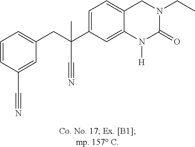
C(C1=CC=C2C(=C1)N([H])C(=O)N(CC)C2)(C#N)(CC1=CC=CC(C#N)=C1)C
